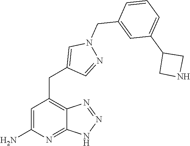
C1=C(N)N=C2C(=C1CC1=CN(CC3=CC(C4CNC4)=CC=C3)N=C1)N=NN2
